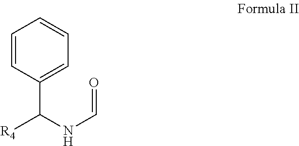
C1=CC(C(NC=O)[R4])=CC=C1
